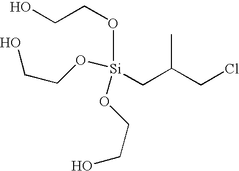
CC(CCl)C[Si](OCCO)(OCCO)OCCO
